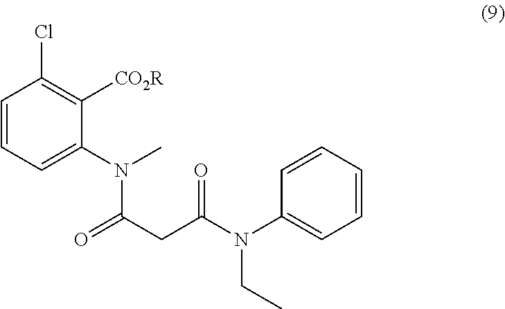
C1=CC=C(N(C)C(CC(N(C2=CC=CC=C2)CC)=O)=O)C([CO2R])=C1Cl
